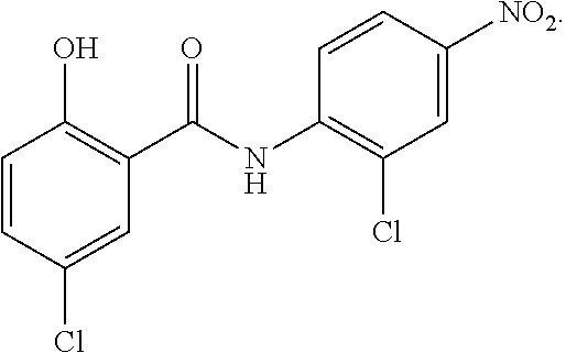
C1=CC(Cl)=CC(C(=O)NC2=C(Cl)C=C([NO2])C=C2)=C1O
